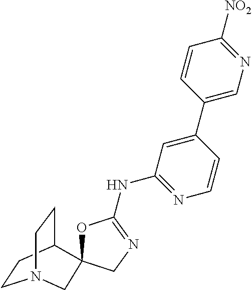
C1CC2CCN1CC21OC(NC2=NC=CC(C3=CN=C([NO2])C=C3)=C2)=NC1
